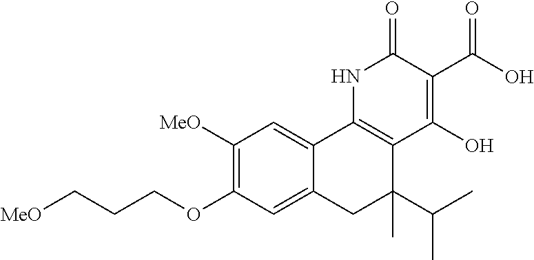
C12=CC(OCCC[MeO])=C([MeO])C=C1C1=C(C(C(C)C)(C)C2)C(O)=C(C(=O)O)C(=O)N1
